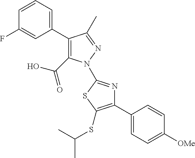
C1(C2=CC=CC(F)=C2)=C(C(=O)O)N(C2=NC(C3=CC=C([OMe])C=C3)=C(SC(C)C)S2)N=C1C
